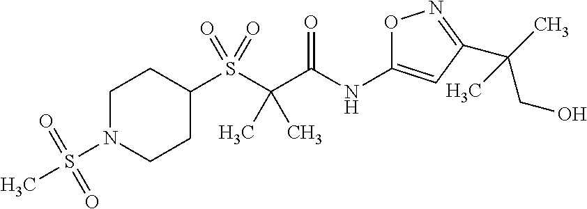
C1(S(C(C(NC2=CC(C(CO)(C)C)=NO2)=O)(C)C)(=O)=O)CCN(S(C)(=O)=O)CC1
